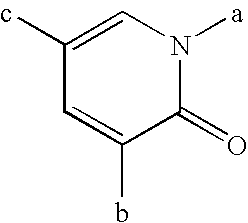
C1(c)=CN([a])C(=O)C(b)=C1
